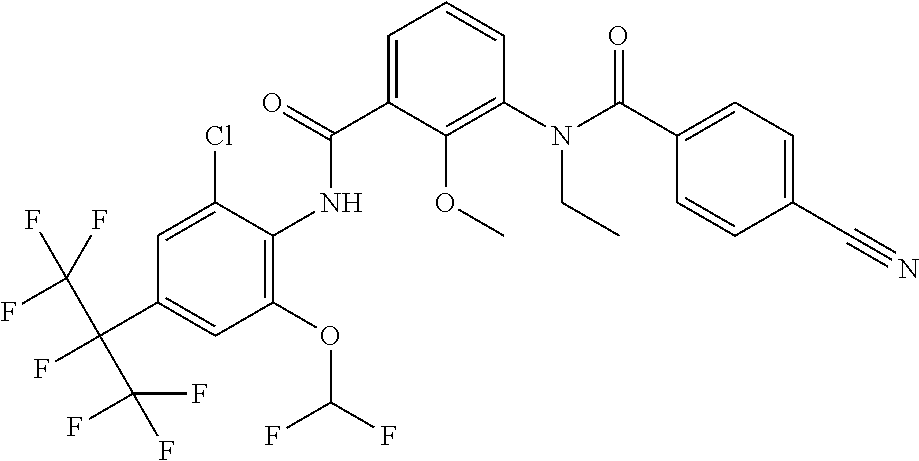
C1=C(C(=O)NC2=C(OC(F)F)C=C(C(C(F)(F)F)(C(F)(F)F)F)C=C2Cl)C(OC)=C(N(C(C2=CC=C(C#N)C=C2)=O)CC)C=C1
